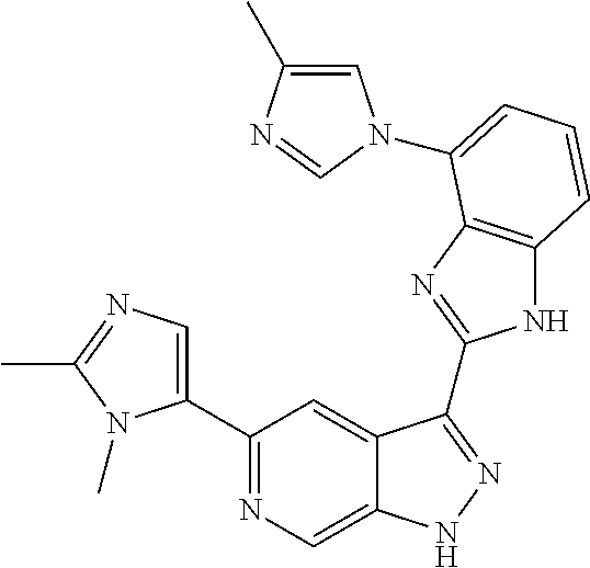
C1(C2=NC=C3C(=C2)C(C2=NC4=C(N2)C=CC=C4N2C=C(C)N=C2)=NN3)=CN=C(C)N1C
